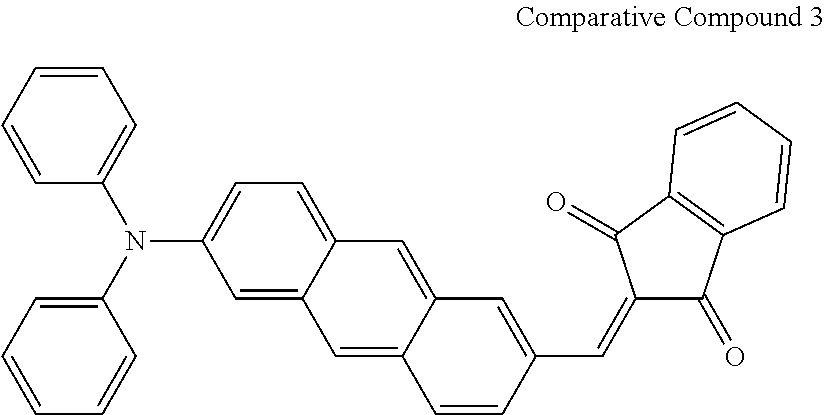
C1=C2C(=CC=C1N(C1=CC=CC=C1)C1=CC=CC=C1)C=C1C(=C2)C=CC(C=C2C(=O)C3=C(C2=O)C=CC=C3)=C1
